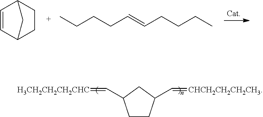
C1=CC2CCC1C2.CCCCC=CCCCC.C1CC(C=[CHCH2CH2CH2CH3])CC1C=[H3CH2CH2CH2CHC]
